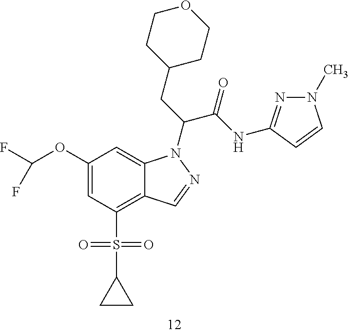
C1(OC(F)F)=CC(S(C2CC2)(=O)=O)=C2C(=C1)N(C(C(=O)NC1=NN(C)C=C1)CC1CCOCC1)N=C2
